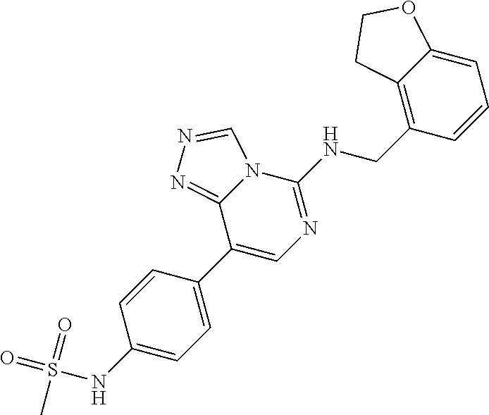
C1(NS(=O)(=O)C)=CC=C(C2=CN=C(NCC3=C4C(=CC=C3)OCC4)N3C2=NN=C3)C=C1
